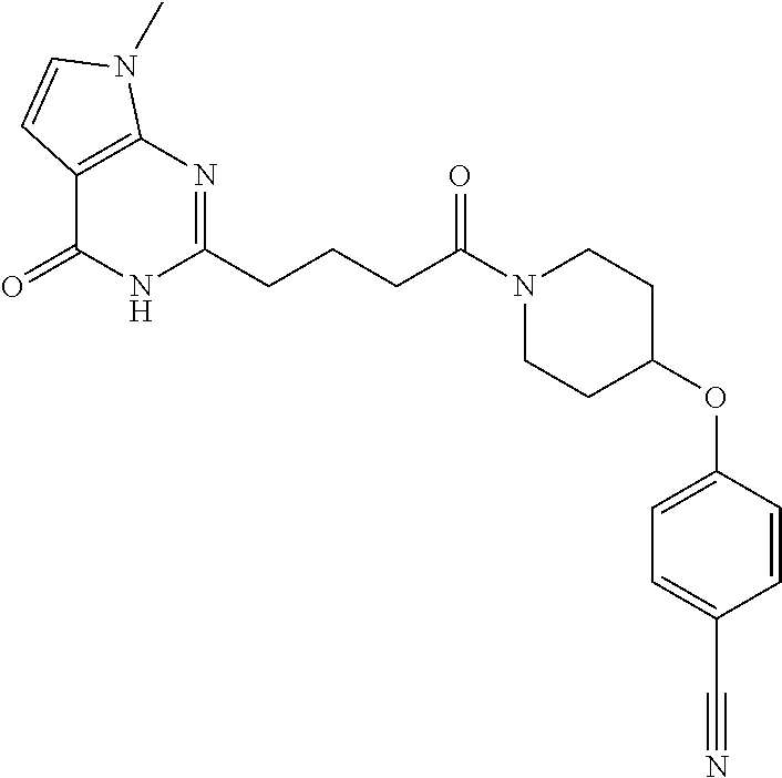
C12=C(N=C(CCCC(N3CCC(OC4=CC=C(C#N)C=C4)CC3)=O)NC1=O)N(C)C=C2
